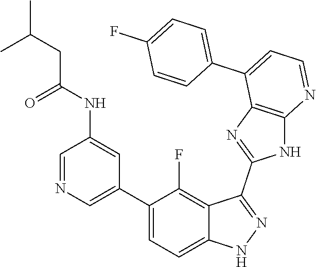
C1=NC=C(C2=CC=C3C(=C2F)C(C2=NC4=C(N2)N=CC=C4C2=CC=C(F)C=C2)=NN3)C=C1NC(=O)CC(C)C
